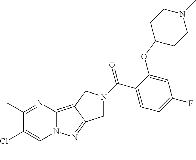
O=C(C1=CC=C(F)C=C1OC1CCN(C)CC1)N1CC2=NN3C(=C2C1)N=C(C)C(Cl)=C3C
